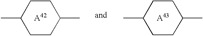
C1(C)CCC(C)CC1.C1(C)CCC(C)CC1
